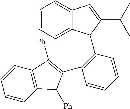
C1=CC=C2C(=C1)C=C(C(C)C)C2C1=C(C2=C([Ph])C3=C(C=CC=C3)C2[Ph])C=CC=C1
